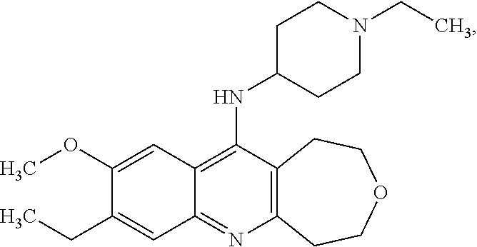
C12=C(N=C3C(=C1NC1CCN(CC)CC1)C=C(OC)C(CC)=C3)CCOCC2
